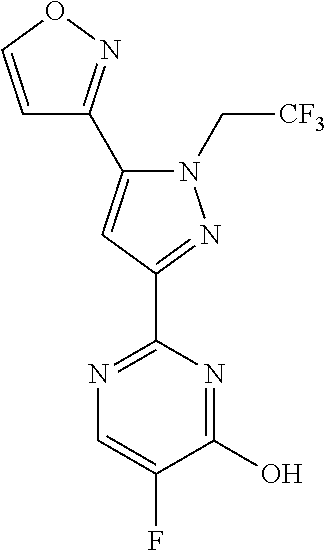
C1=CON=C1C1=CC(C2=NC=C(F)C(O)=N2)=NN1C[CF3]
